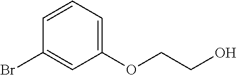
C1(OCCO)=CC=CC(Br)=C1
